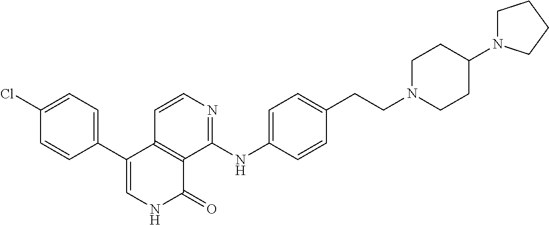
C1=CC2=C(C(NC3=CC=C(CCN4CCC(N5CCCC5)CC4)C=C3)=N1)C(=O)NC=C2C1=CC=C(Cl)C=C1
